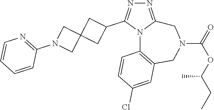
N1=C2N(C(C3CC4(C3)CN(C3=NC=CC=C3)C4)=N1)C1=C(CN(C(=O)OC(CC)C)C2)C=C(Cl)C=C1
